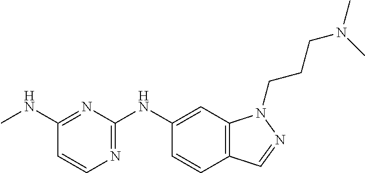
C1(NC)=NC(NC2=CC3=C(C=C2)C=NN3CCCN(C)C)=NC=C1
